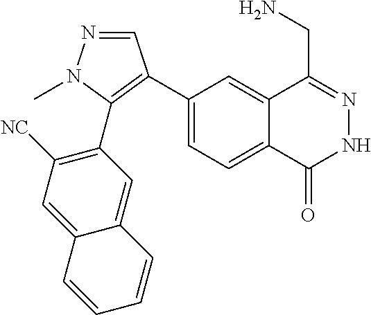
C1(C2=C(C3=C([NC])C=C4C(=C3)C=CC=C4)N(C)N=C2)=CC=C2C(=C1)C(CN)=NNC2=O
